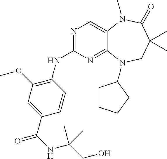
N1=C(NC2=C(OC)C=C(C(=O)NC(CO)(C)C)C=C2)N=C2C(=C1)N(C)C(=O)C(C)(C)CN2C1CCCC1
